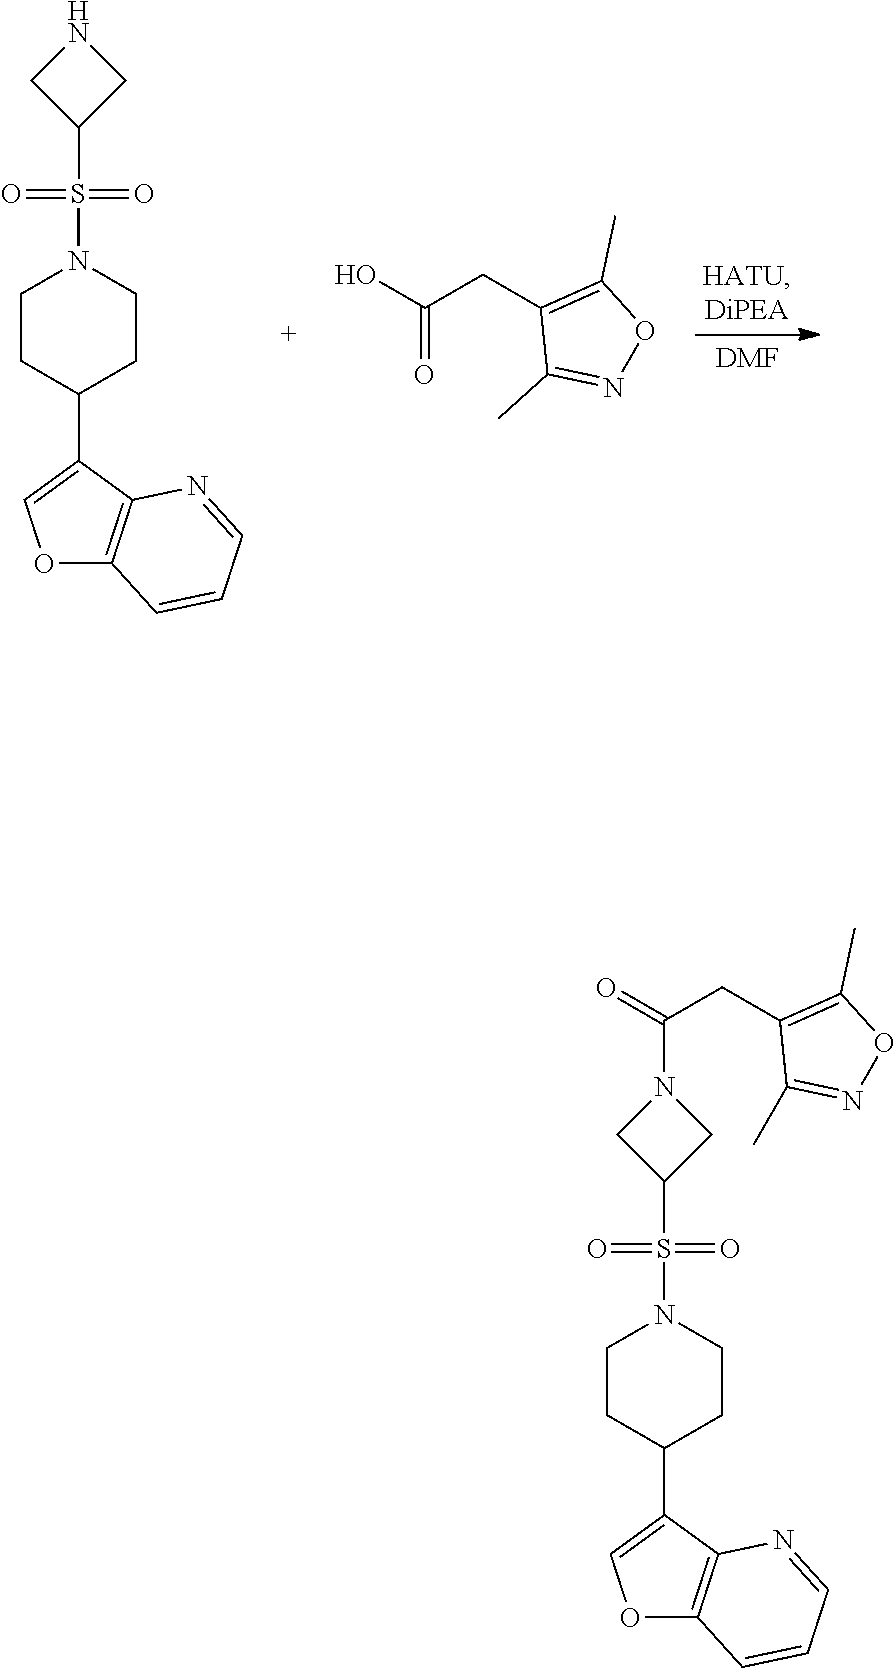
C1CC(C2=COC3=C2N=CC=C3)CCN1S(C1CNC1)(=O)=O.[DMF].OC(CC1=C(C)ON=C1C)=O.C1CC(C2=COC3=C2N=CC=C3)CCN1S(C1CN(C(CC2=C(C)ON=C2C)=O)C1)(=O)=O
